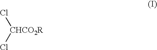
Cl[CHCO2R]Cl
